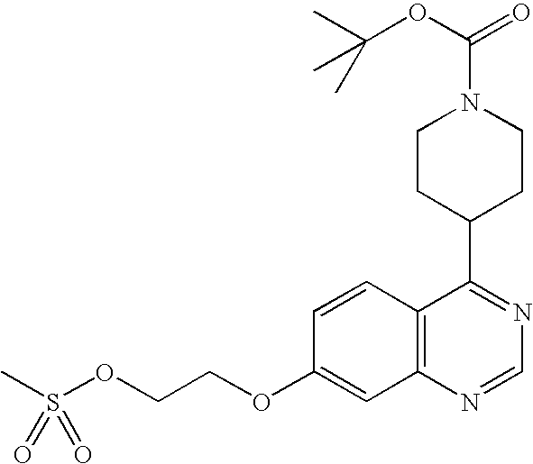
C(OC1=CC2=C(C=C1)C(C1CCN(C(=O)OC(C)(C)C)CC1)=NC=N2)COS(C)(=O)=O
